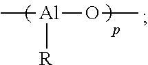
C[Al](OC)[R]
